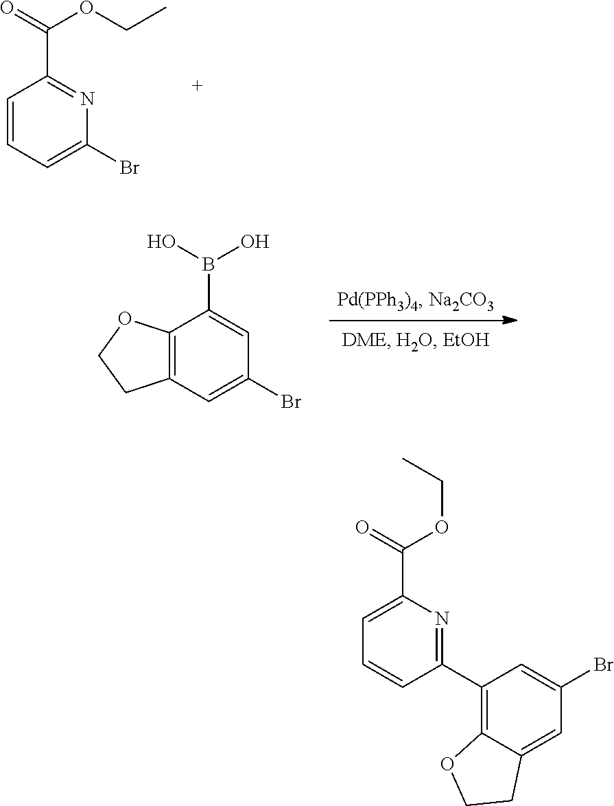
N1=C(C(=O)OCC)C=CC=C1Br.C1=C(B(O)O)C2=C(C=C1Br)CCO2.C1(C2=NC(C(OCC)=O)=CC=C2)=C2C(=CC(Br)=C1)CCO2
